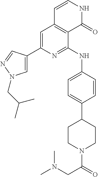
C1=C(C2=CN(CC(C)C)N=C2)N=C(NC2=CC=C(C3CCN(C(=O)CN(C)C)CC3)C=C2)C2=C1C=CNC2=O
